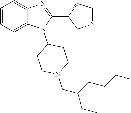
C1=CC=C2C(=C1)N=C(C1CNCC1)N2C1CCN(CC(CCCC)CC)CC1
